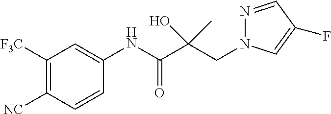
C1([F3C])=C([NC])C=CC(NC(C(CN2N=CC(F)=C2)(O)C)=O)=C1
